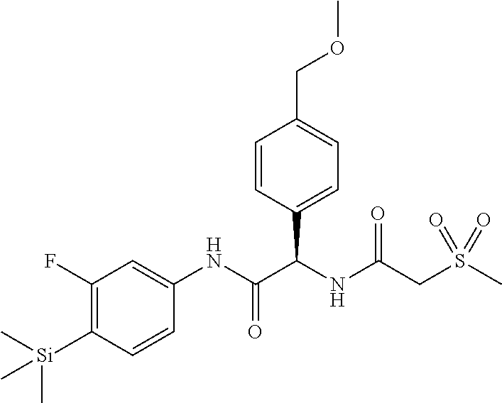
C1=CC(C(NC(CS(C)(=O)=O)=O)C(NC2=CC(F)=C([Si](C)(C)C)C=C2)=O)=CC=C1COC
